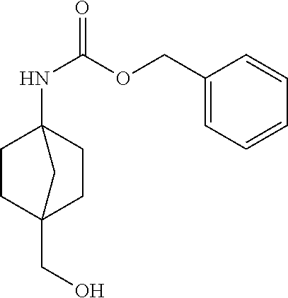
C1C2(CO)CCC(NC(=O)OCC3=CC=CC=C3)(C1)C2
